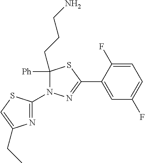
C1=C(F)C(C2=NN(C3=NC(CC)=CS3)C(CCCN)([Ph])S2)=CC(F)=C1
